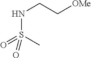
C(CNS(C)(=O)=O)[OMe]
